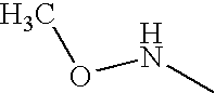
N(C)OC
